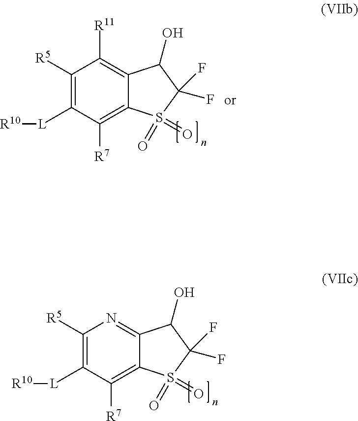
C1([R5])=C([L][R10])C([R7])=C2C(=N1)C(O)C(F)(F)S2(=O)=O.C1([R5])=C([L][R10])C([R7])=C2C(=C1[R11])C(O)C(F)(F)S2(=O)=O
